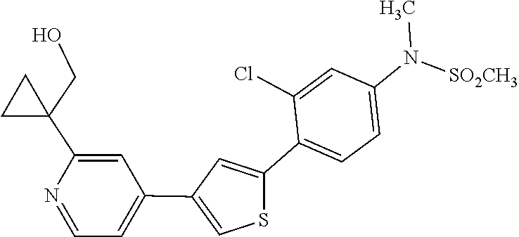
CN(C1=CC=C(C2=CC(C3=CC=NC(C4(CO)CC4)=C3)=CS2)C(Cl)=C1)[SO2CH3]
